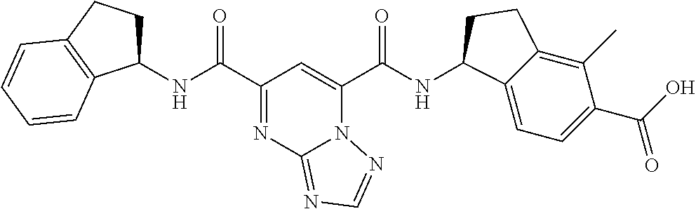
C1(NC(C2=NC3=NC=NN3C(C(NC3C4=CC=C(C(O)=O)C(C)=C4CC3)=O)=C2)=O)CCC2=C1C=CC=C2
